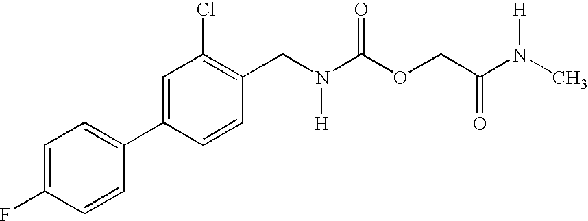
C1(CN(C(OCC(N(C)[H])=O)=O)[H])=C(Cl)C=C(C2=CC=C(F)C=C2)C=C1
